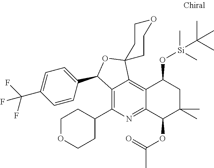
C12=C(C3CCOCC3)N=C3C(=C1C1(OC2C2=CC=C(C(F)(F)F)C=C2)CCOCC1)C(O[Si](C)(C)C(C)(C)C)CC(C)(C)C3OC(=O)C
